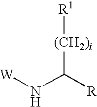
[W]NC([R])[(CH2)i][R1]
